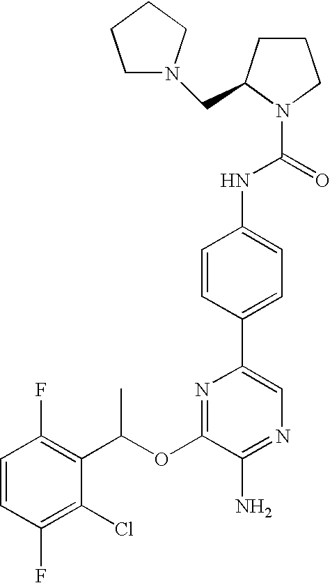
C1=CC(F)=C(C(OC2=NC(C3=CC=C(NC(=O)N4C(CN5CCCC5)CCC4)C=C3)=CN=C2N)C)C(Cl)=C1F
